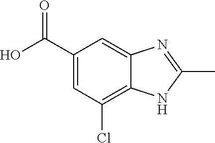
C1(Cl)=C2C(=CC(C(O)=O)=C1)N=C(C)N2
